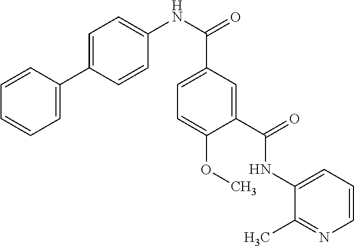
C1=CC=CC=C1C1=CC=C(NC(C2=CC=C(OC)C(C(=O)NC3=CC=CN=C3C)=C2)=O)C=C1
